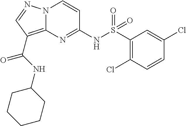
N(C1=NC2=C(C(=O)NC3CCCCC3)C=NN2C=C1)S(C1=C(Cl)C=CC(Cl)=C1)(=O)=O
